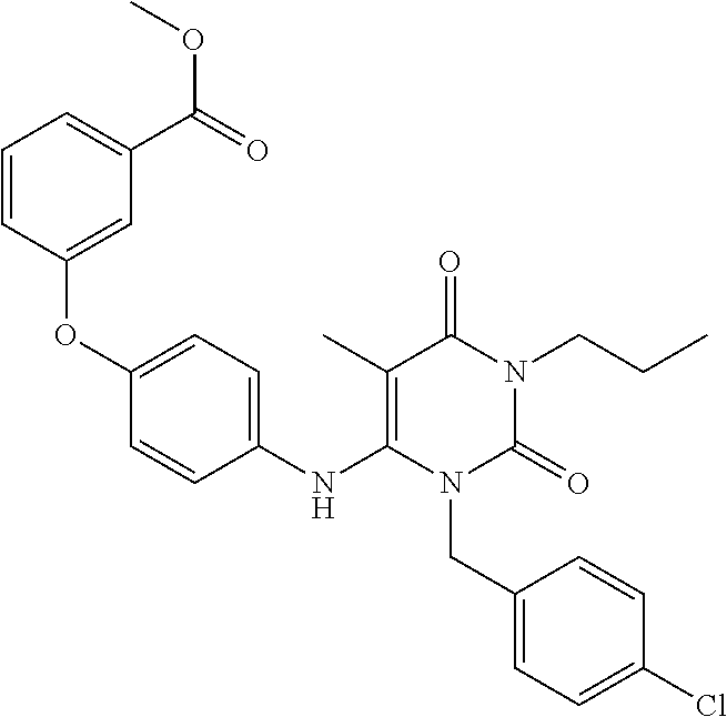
C1(NC2=C(C)C(=O)N(CCC)C(=O)N2CC2=CC=C(Cl)C=C2)=CC=C(OC2=CC(C(=O)OC)=CC=C2)C=C1
